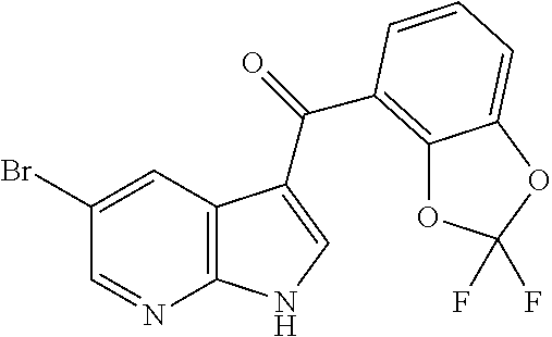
BrC1=CC2=C(N=C1)NC=C2C(=O)C1=C2OC(F)(F)OC2=CC=C1
